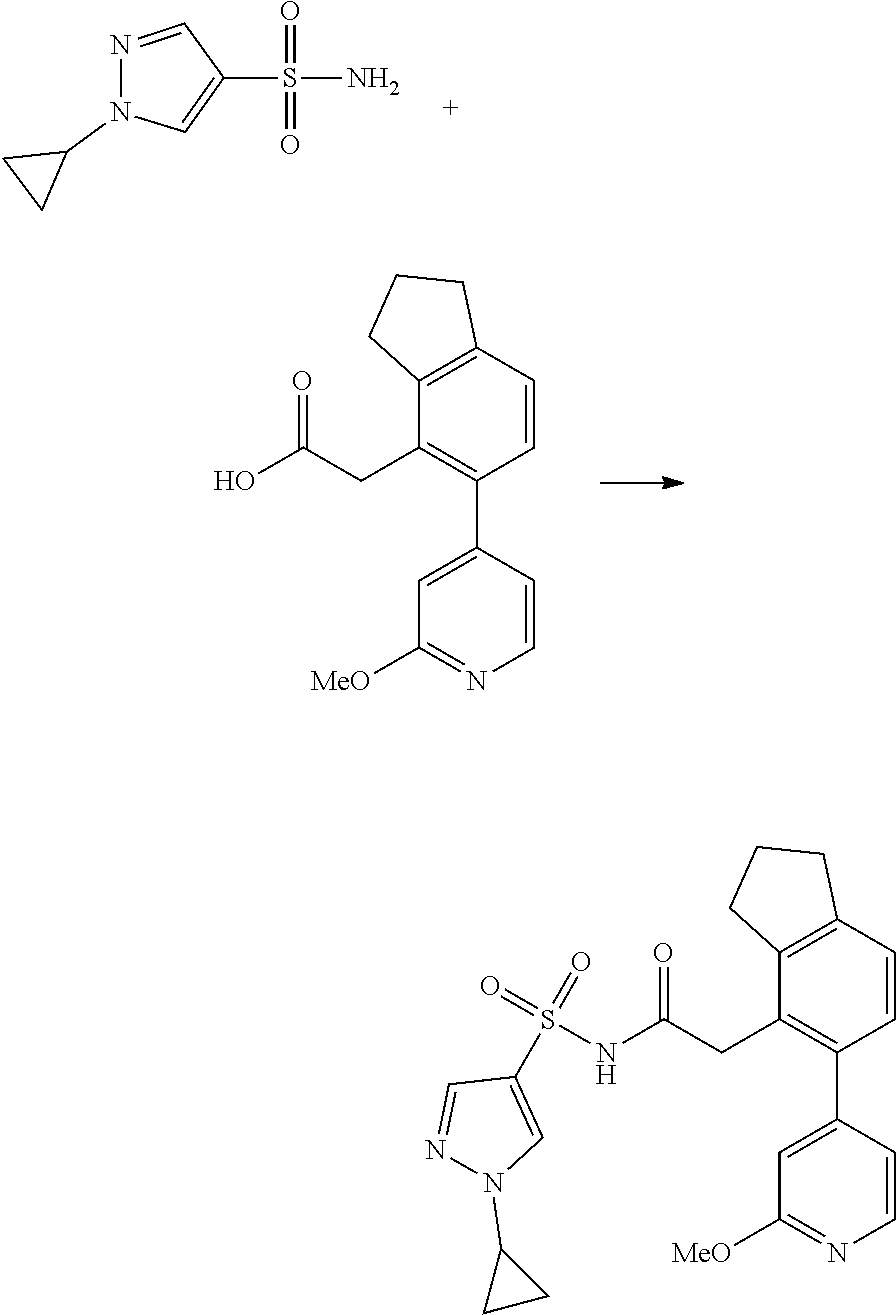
N1=CC(S(=O)(=O)N)=CN1C1CC1.C1=CC(C2=CC([MeO])=NC=C2)=C(CC(O)=O)C2=C1CCC2.S(=O)(NC(CC1=C(C2=CC([MeO])=NC=C2)C=CC2=C1CCC2)=O)(=O)C1=CN(C2CC2)N=C1
